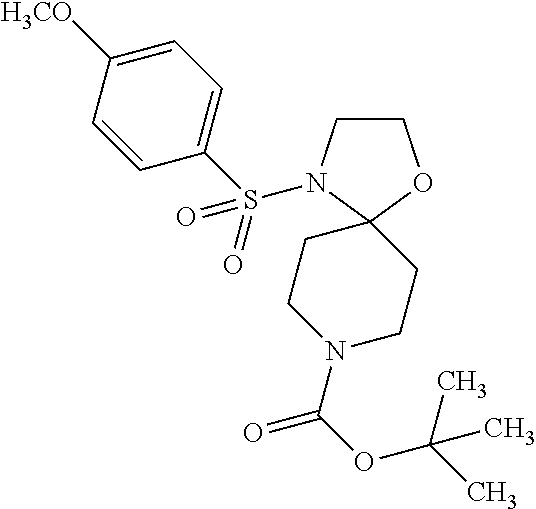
C1=C([H3CO])C=CC(S(=O)(=O)N2CCOC23CCN(C(=O)OC(C)(C)C)CC3)=C1
